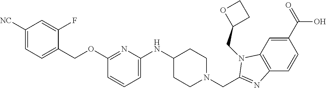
C1(C(=O)O)=CC2=C(C=C1)N=C(CN1CCC(NC3=CC=CC(OCC4=CC=C([NC])C=C4F)=N3)CC1)N2CC1CCO1
